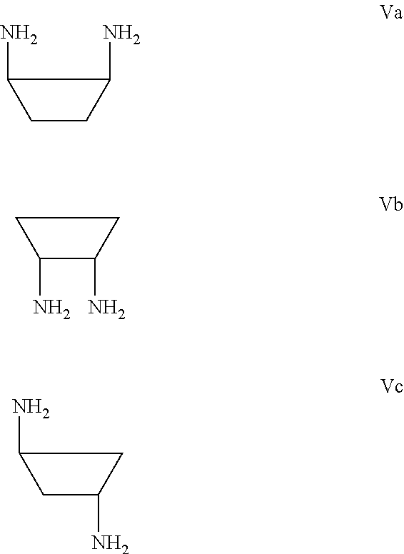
C1CC(N)C1N.C1(N)CC(N)C1.C1(N)C(N)CC1
